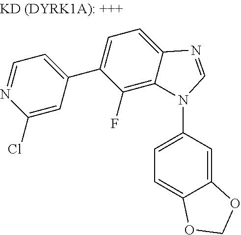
C1=C(N2C3=C(F)C(C4=CC=NC(Cl)=C4)=CC=C3N=C2)C=C2C(=C1)OCO2
